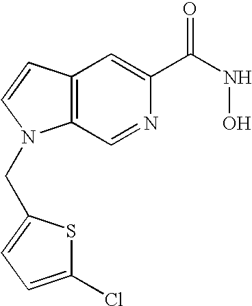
C12=C(C=CN1CC1=CC=C(Cl)S1)C=C(C(NO)=O)N=C2
